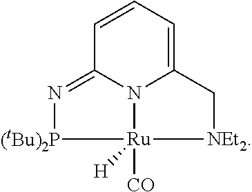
C1=CC=C2N3C1=N[(tBu)2P][Ru]3([CO])([H])[NEt2]C2
